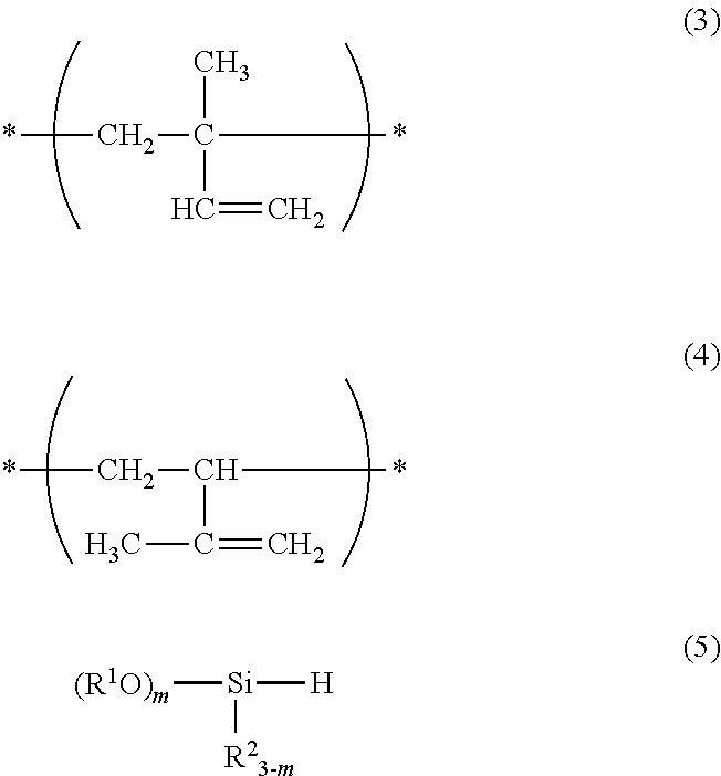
*CC(*)(C)C=C.*CC(*)C(=C)C.[(R1O)m][Si]([H])[R23-m]
